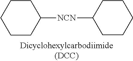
[NCN](C1CCCCC1)C1CCCCC1
